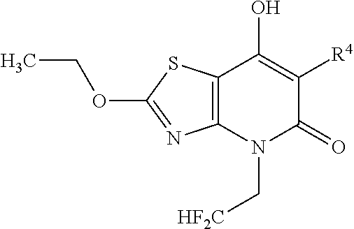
C12=C(N(C[HF2C])C(=O)C([R4])=C1O)N=C(OCC)S2
